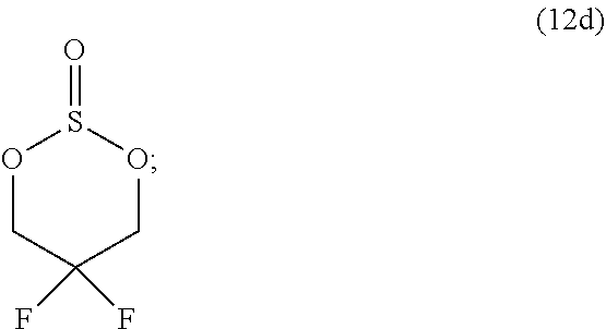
O1CC(F)(F)COS1=O
